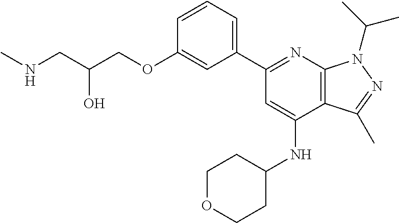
C(O)(CNC)COC1=CC(C2=NC3=C(C(NC4CCOCC4)=C2)C(C)=NN3C(C)C)=CC=C1
